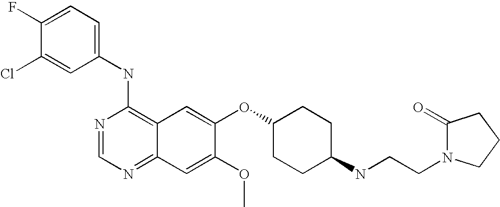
C1(NC2=C3C(=NC=N2)C=C(OC)C(OC2CCC(NCCN4C(=O)CCC4)CC2)=C3)=CC=C(F)C(Cl)=C1
